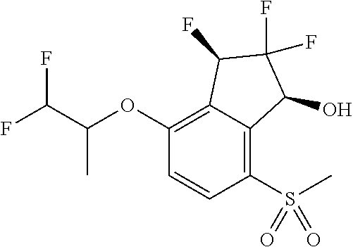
C1(OC(C(F)F)C)=C2C(=C(S(C)(=O)=O)C=C1)C(O)C(F)(F)C2F
